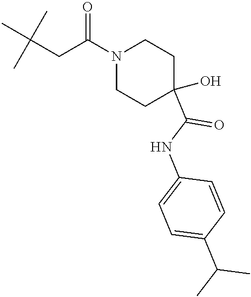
CC(C)(C)CC(N1CCC(O)(C(NC2=CC=C(C(C)C)C=C2)=O)CC1)=O
